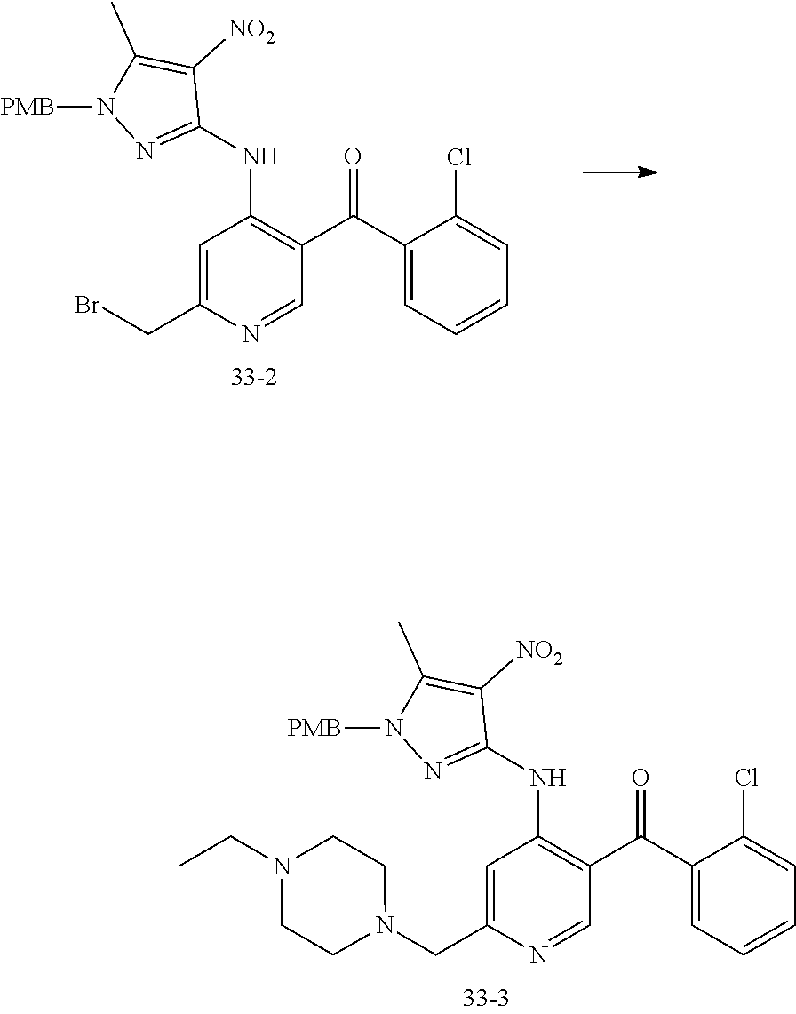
C1(C(C2=C(NC3=NN([PMB])C(C)=C3[NO2])C=C(CBr)N=C2)=O)=CC=CC=C1Cl.C1(C(C2=C(NC3=NN([PMB])C(C)=C3[NO2])C=C(CN3CCN(CC)CC3)N=C2)=O)=CC=CC=C1Cl
